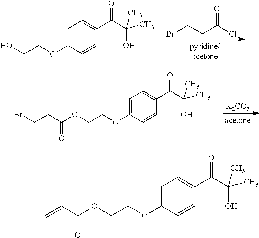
C1=C(OCCO)C=CC(C(C(C)(O)C)=O)=C1.BrCCC(Cl)=O.C1=C(OCCOC(CCBr)=O)C=CC(C(C(C)(O)C)=O)=C1.[K2CO3].C1=C(OCCOC(C=C)=O)C=CC(C(C(C)(O)C)=O)=C1
